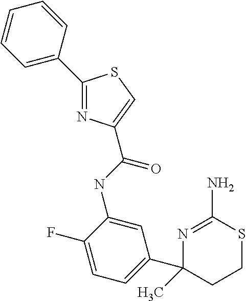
C1=CC=C(C2=NC(C(=O)NC3=CC(C4(C)CCSC(N)=N4)=CC=C3F)=CS2)C=C1
